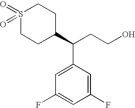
S1(=O)(=O)CCC(C(CCO)C2=CC(F)=CC(F)=C2)CC1
